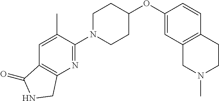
C1(OC2CCN(C3=NC4=C(C(=O)NC4)C=C3C)CC2)=CC2=C(C=C1)CCN(C)C2
